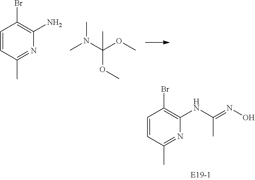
C1=CC(C)=NC(NC(C)=NO)=C1Br.C1=CC(C)=NC(N)=C1Br.CN(C)C(OC)(OC)C
